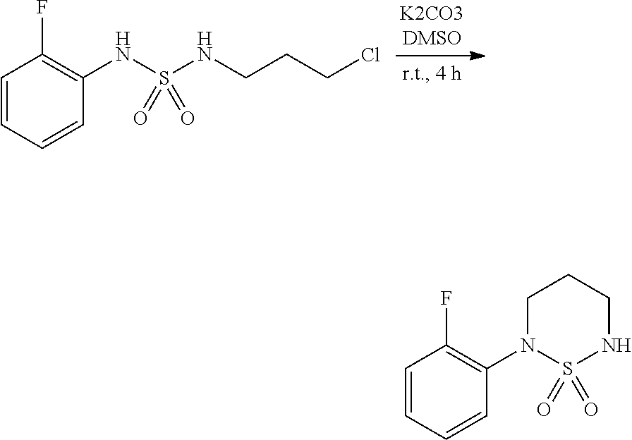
N(S(NCCCCl)(=O)=O)C1=C(F)C=CC=C1.C1(N2S(=O)(=O)NCCC2)=C(F)C=CC=C1
